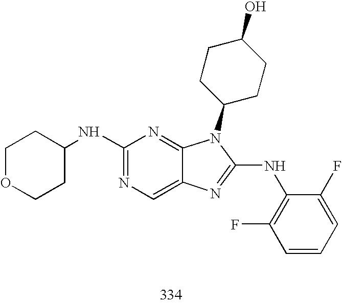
C1(NC2CCOCC2)=NC=C2C(=N1)N(C1CCC(O)CC1)C(NC1=C(F)C=CC=C1F)=N2
